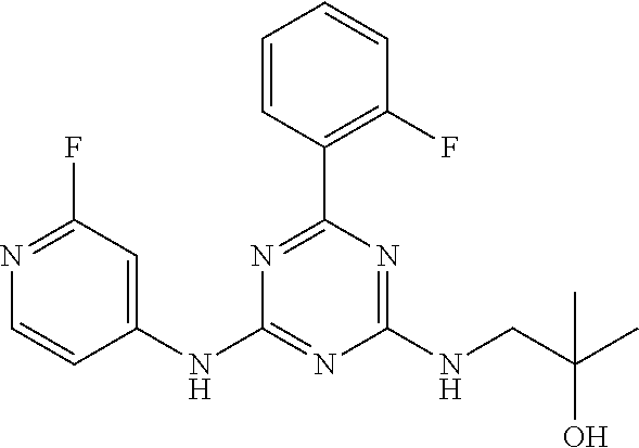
C1=CC(C2=NC(NC3=CC(F)=NC=C3)=NC(NCC(C)(O)C)=N2)=C(F)C=C1
